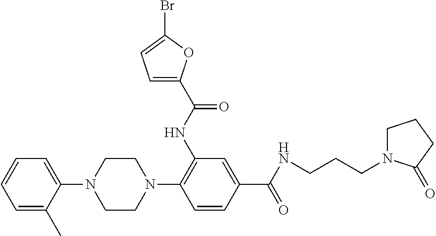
C1(N2CCN(C3=C(NC(=O)C4=CC=C(Br)O4)C=C(C(=O)NCCCN4CCCC4=O)C=C3)CC2)=CC=CC=C1C
